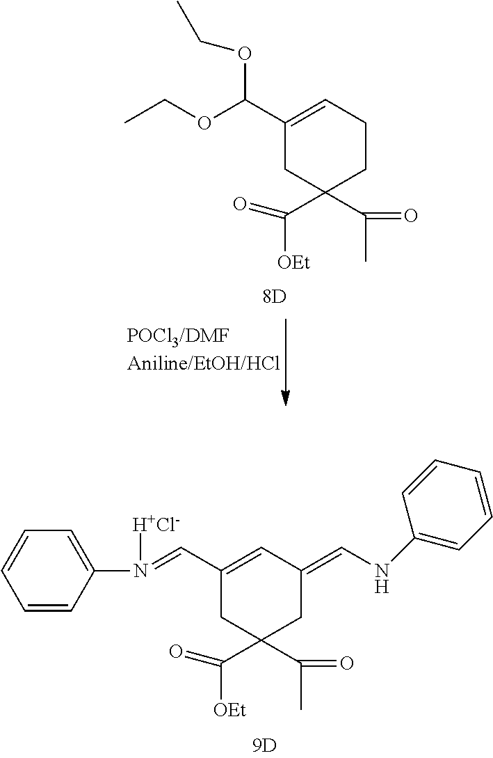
C1(C(OCC)OCC)=CCCC(C([OEt])=O)(C(C)=O)C1.C1(C=N(C2=CC=CC=C2)[H+Cl-])=CC(=CNC2=CC=CC=C2)CC(C([OEt])=O)(C(C)=O)C1
